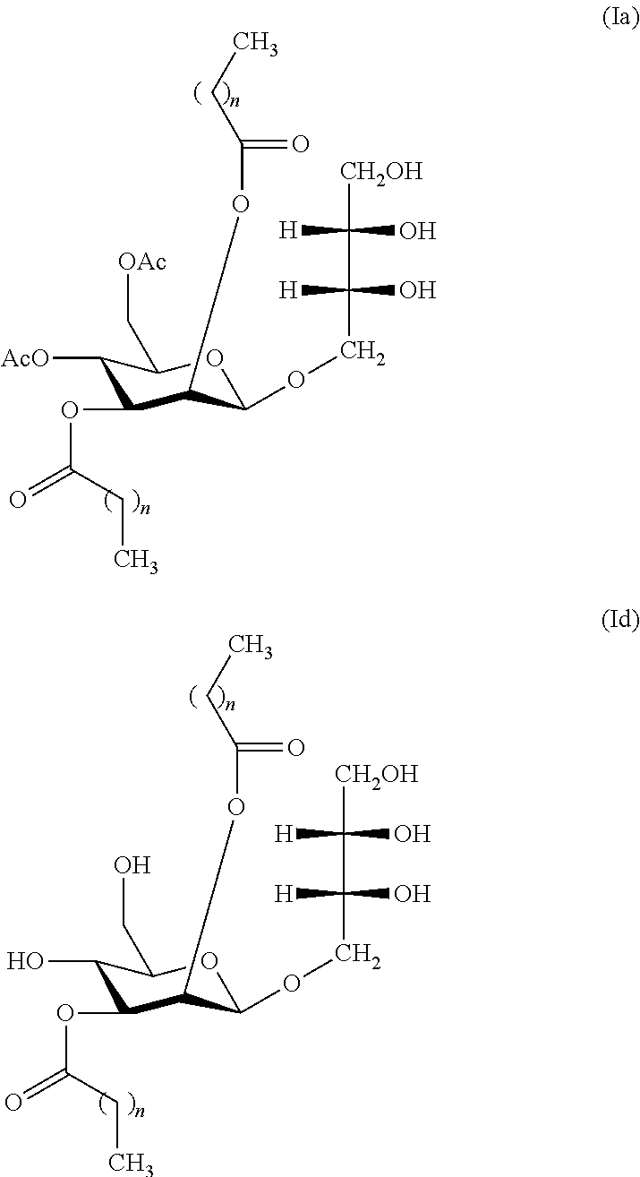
C1([AcO])C(OC(=O)CC)C(OC(=O)CC)C(OCC(O)([H])C(O)([H])[CH2OH])OC1C[OAc].C1(O)C(OC(=O)CC)C(OC(=O)CC)C(OCC(O)([H])C(O)([H])[CH2OH])OC1CO
